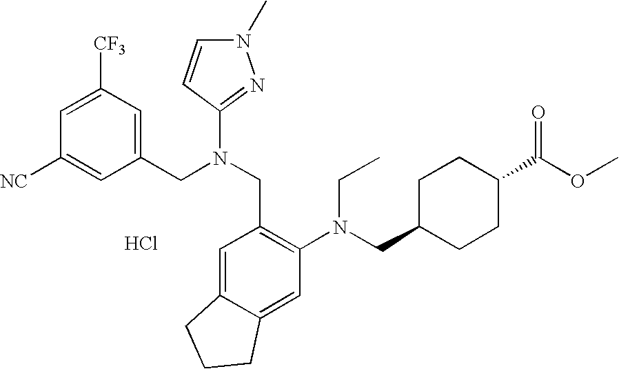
C1([NC])=CC(CN(CC2=C(N(CC3CCC(C(OC)=O)CC3)CC)C=C3C(=C2)CCC3)C2=NN(C)C=C2)=CC([CF3])=C1.Cl
